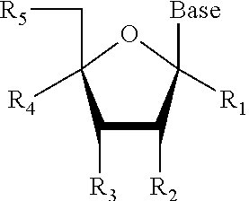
C1([R3])C([R2])C([Base])([R1])OC1(C[R5])[R4]
